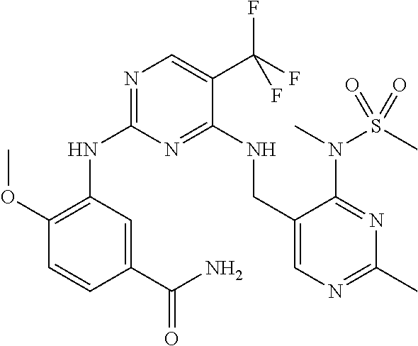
N(C1=NC=C(C(F)(F)F)C(NCC2=CN=C(C)N=C2N(S(=O)(C)=O)C)=N1)C1=C(OC)C=CC(C(N)=O)=C1
